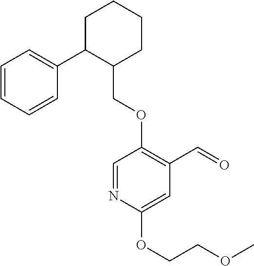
C1C(C2=CC=CC=C2)C(COC2=C(C=O)C=C(OCCOC)N=C2)CCC1
